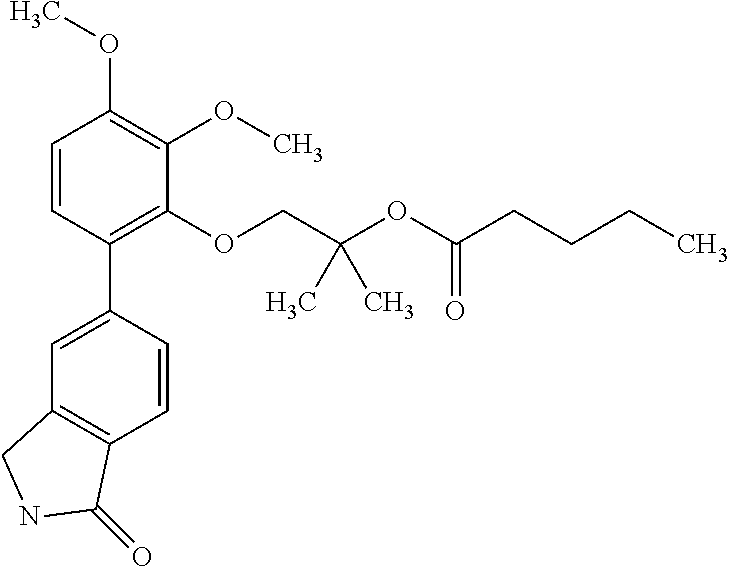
C1=CC(C2=CC3=C(C=C2)C(=O)NC3)=C(OCC(OC(CCCC)=O)(C)C)C(OC)=C1OC
